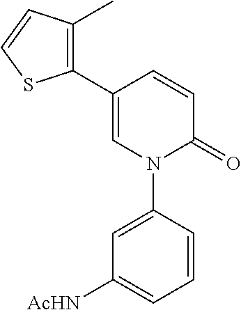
C1=C(C2=C(C)C=CS2)C=CC(=O)N1C1=CC([AcHN])=CC=C1
